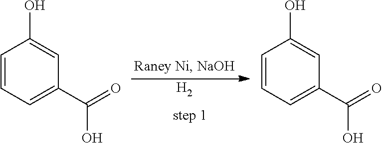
[H2].C1=CC=C(C(=O)O)C=C1O.C1=CC=C(C(=O)O)C=C1O
